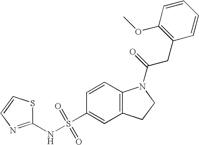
C1=CC2=C(C=C1S(NC1=NC=CS1)(=O)=O)CCN2C(=O)CC1=C(OC)C=CC=C1
